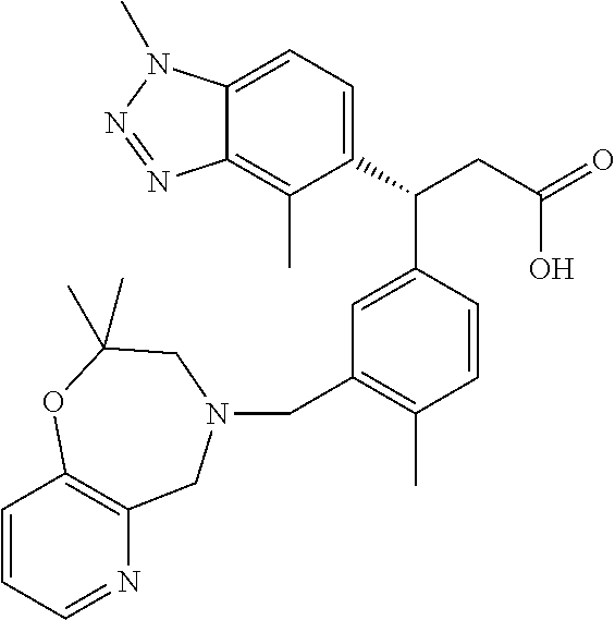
C1(C(CC(=O)O)C2=CC(CN3CC4=C(C=CC=N4)OC(C)(C)C3)=C(C)C=C2)=CC=C2C(=C1C)N=NN2C
